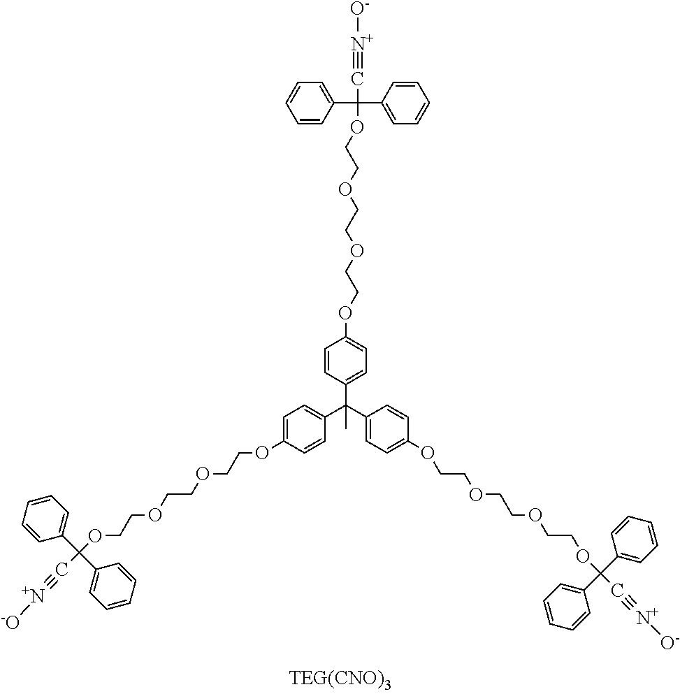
C1=CC(C(C2=CC=C(OCCOCCOCCOC(C#[N+][O-])(C3=CC=CC=C3)C3=CC=CC=C3)C=C2)(C2=CC=C(OCCOCCOCCOC(C#[N+][-O])(C3=CC=CC=C3)C3=CC=CC=C3)C=C2)C)=CC=C1OCCOCCOCCOC(C#[N+][O-])(C1=CC=CC=C1)C1=CC=CC=C1
